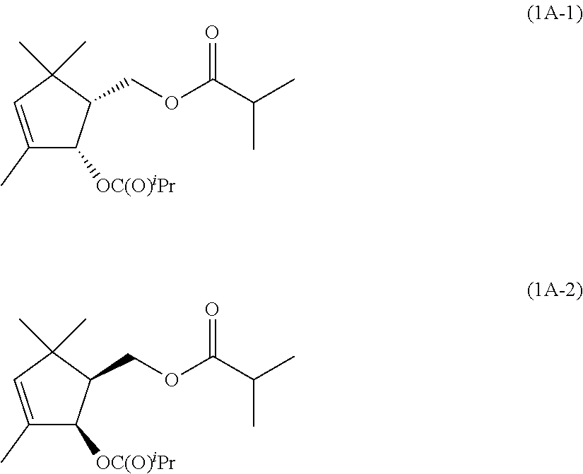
C1(C)=CC(C)(C)C(COC(C(C)C)=O)C1[OC(O)iPr].C1(C)=CC(C)(C)C(COC(C(C)C)=O)C1[OC(O)iPr]
